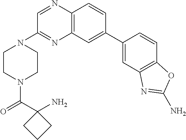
C1(C2=CC3=C(C=C2)N=CC(N2CCN(C(=O)C4(N)CCC4)CC2)=N3)=CC2=C(C=C1)OC(N)=N2
